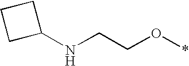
C1(NCCO*)CCC1
